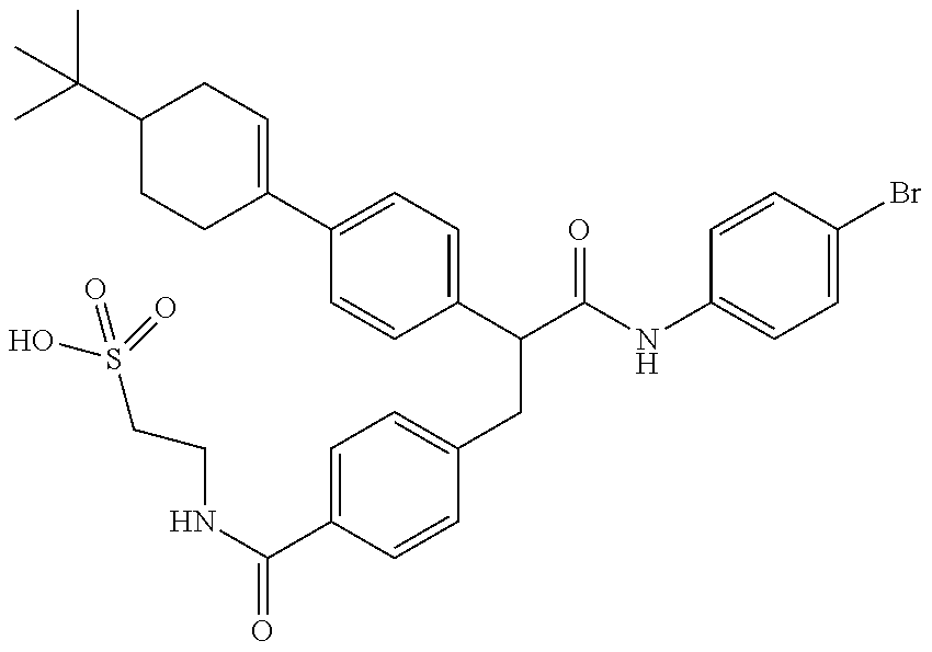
OS(CCNC(=O)C1=CC=C(CC(C(NC2=CC=C(Br)C=C2)=O)C2=CC=C(C3=CCC(C(C)(C)C)CC3)C=C2)C=C1)(=O)=O
